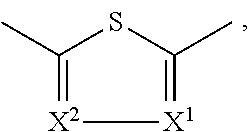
[X1]1=C(C)SC(C)=[X2]1
